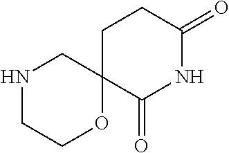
N1CCOC2(C1)C(=O)NC(=O)CC2
